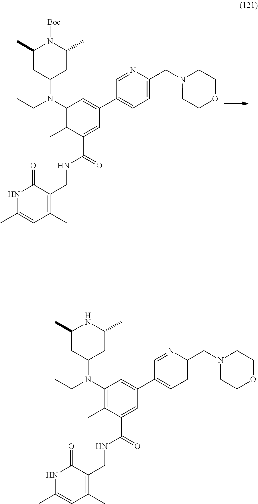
C1(C)CC(N(C2=C(C)C(C(=O)NCC3=C(C)C=C(C)NC3=O)=CC(C3=CC=C(CN4CCOCC4)N=C3)=C2)CC)CC(C)N1[Boc].C1(C)CC(N(C2=C(C)C(C(=O)NCC3=C(C)C=C(C)NC3=O)=CC(C3=CC=C(CN4CCOCC4)N=C3)=C2)CC)CC(C)N1
